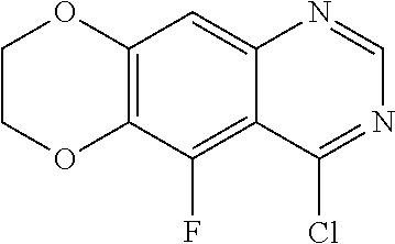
C12=C(C=C3C(=C1F)C(Cl)=NC=N3)OCCO2
